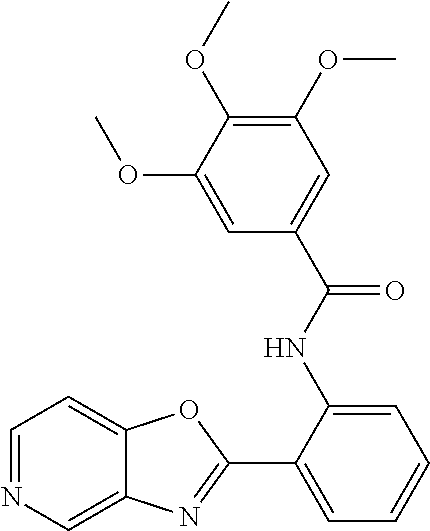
C1=NC=C2C(=C1)OC(C1=CC=CC=C1NC(C1=CC(OC)=C(OC)C(OC)=C1)=O)=N2
